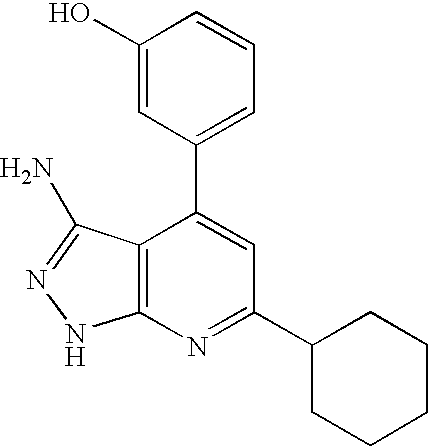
C1(O)=CC(C2=CC(C3CCCCC3)=NC3=C2C(N)=NN3)=CC=C1
